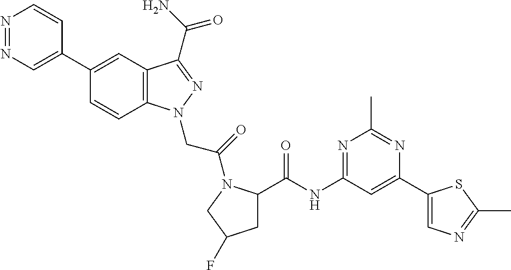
N1=NC=C(C2=CC3=C(C=C2)N(CC(=O)N2C(C(NC4=NC(C)=NC(C5=CN=C(C)S5)=C4)=O)CC(F)C2)N=C3C(N)=O)C=C1
